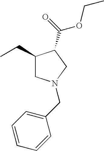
C1(CC)CN(CC2=CC=CC=C2)CC1C(=O)OCC
